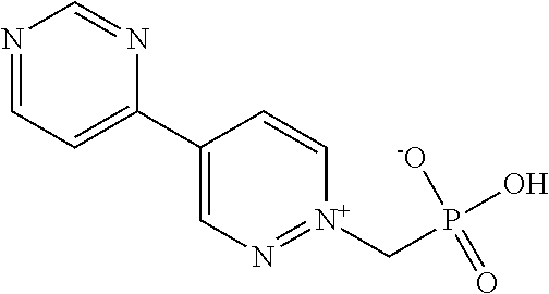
N1=CC=C(C2=CN=[N+](CP(O)(=O)[-O])C=C2)N=C1
